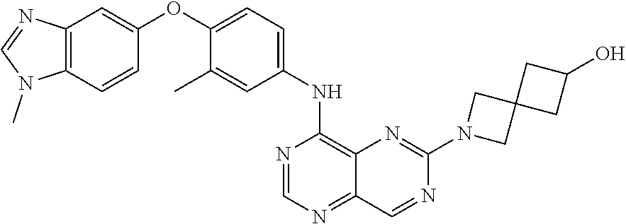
C12=C(C=CC(OC3=CC=C(NC4=C5C(=NC=N4)C=NC(N4CC6(C4)CC(O)C6)=N5)C=C3C)=C1)N(C)C=N2
